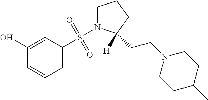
C1(O)=CC(S(N2CCCC2(CCN2CCC(C)CC2)[H])(=O)=O)=CC=C1
